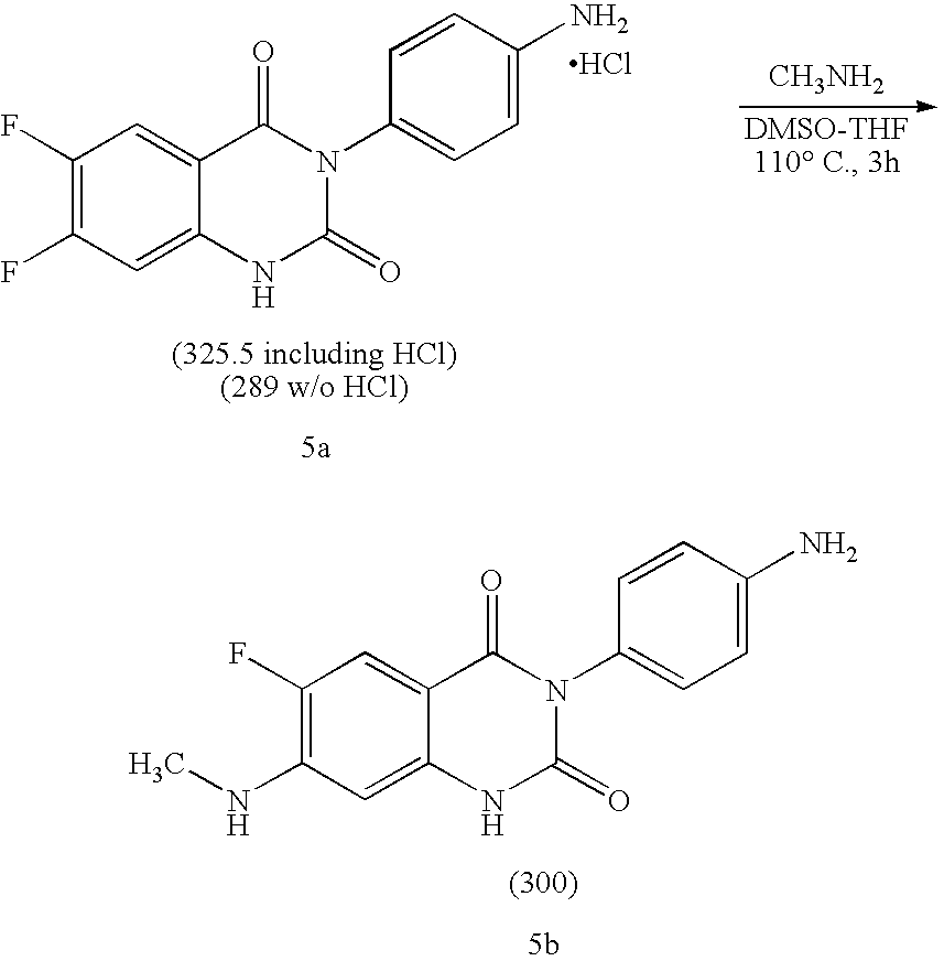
Cl.C1(F)=C(F)C=C2C(=C1)C(=O)N(C1=CC=C(N)C=C1)C(=O)N2.[CH3NH2].C1(F)=C(NC)C=C2C(=C1)C(=O)N(C1=CC=C(N)C=C1)C(=O)N2
